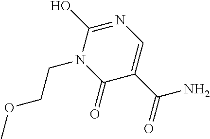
C1(C(=O)N)=CN=C(O)N(CCOC)C1=O
